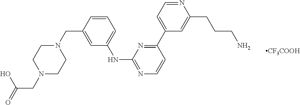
C(CN1CCN(CC2=CC(NC3=NC=CC(C4=CC=NC(CCCN)=C4)=N3)=CC=C2)CC1)(=O)O.[CF3COOH]
